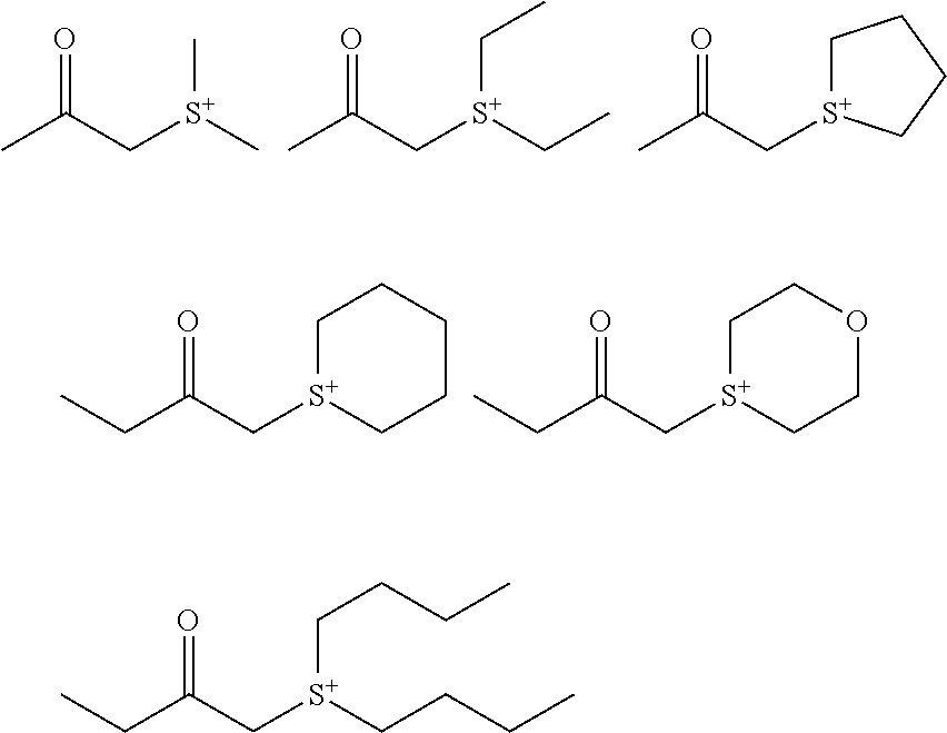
C(C(C[S+]1CCCCC1)=O)C.C(C(C[S+]1CCOCC1)=O)C.CC(C[S+](C)C)=O.CC(C[S+](CC)CC)=O.CC(C[S+]1CCCC1)=O.C(C(C[S+](CCCC)CCCC)=O)C
